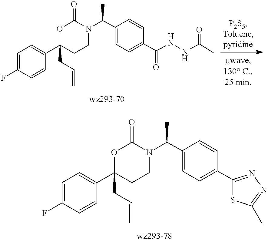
N1(C(C2=CC=C(C3=NN=C(C)S3)C=C2)C)C(=O)OC(CC=C)(C2=CC=C(F)C=C2)CC1.N1(C(C2=CC=C(C(=O)NNC(C)=O)C=C2)C)C(=O)OC(CC=C)(C2=CC=C(F)C=C2)CC1
